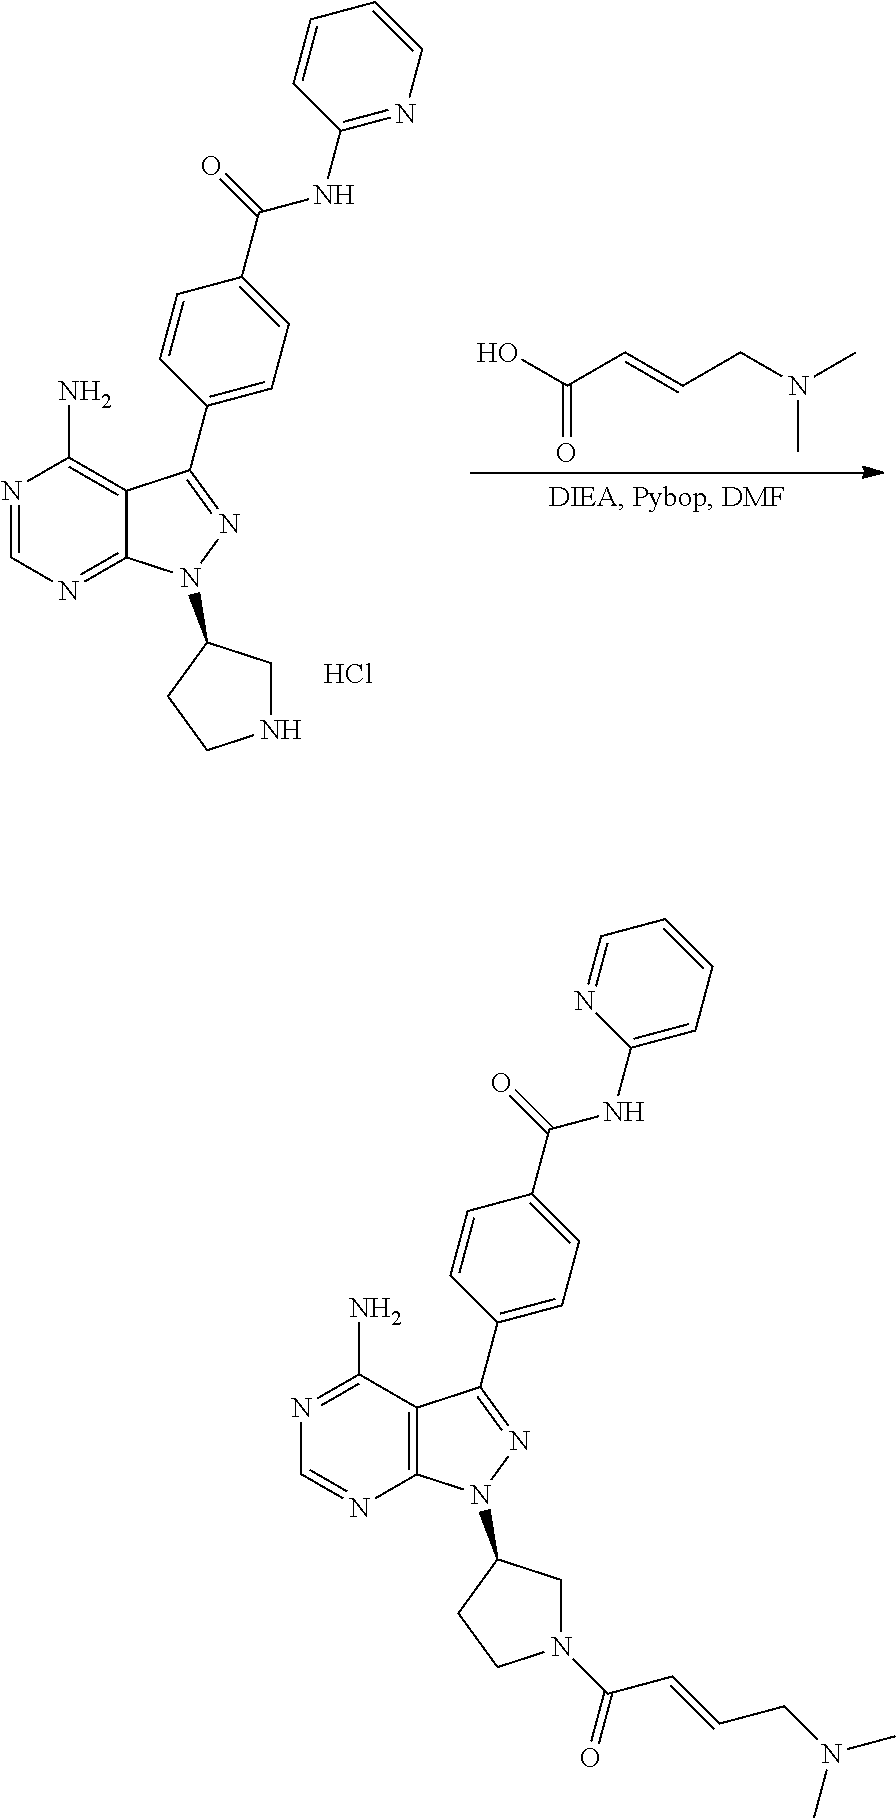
N1=C(N)C2=C(N=C1)N(C1CN(C(C=CCN(C)C)=O)CC1)N=C2C1=CC=C(C(NC2=CC=CC=N2)=O)C=C1.N1=CN=C2C(=C1N)C(C1=CC=C(C(NC3=NC=CC=C3)=O)C=C1)=NN2C1CNCC1.Cl.OC(C=CCN(C)C)=O
